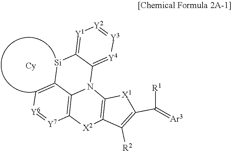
C12=C3[Y7]=[Y6]C=C1[Si]C1=[Y1][Y2]=[Y3][Y4]=C1N2C1=C(C([R2])=C(C([R1])=[Ar3])[X1]1)[X2]3
